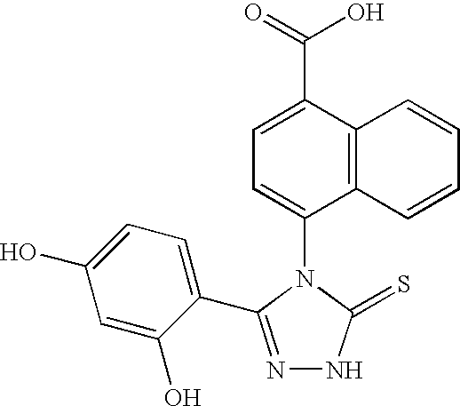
C1=C(C(=O)O)C2=C(C(N3C(=S)NN=C3C3=CC=C(O)C=C3O)=C1)C=CC=C2
